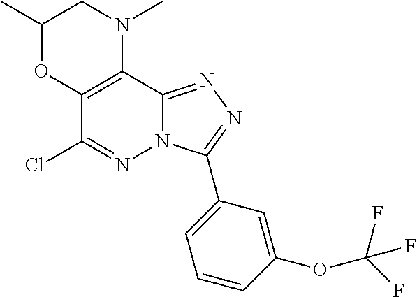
C1(C)OC2=C(N(C)C1)C1=NN=C(C3=CC=CC(OC(F)(F)F)=C3)N1N=C2Cl
